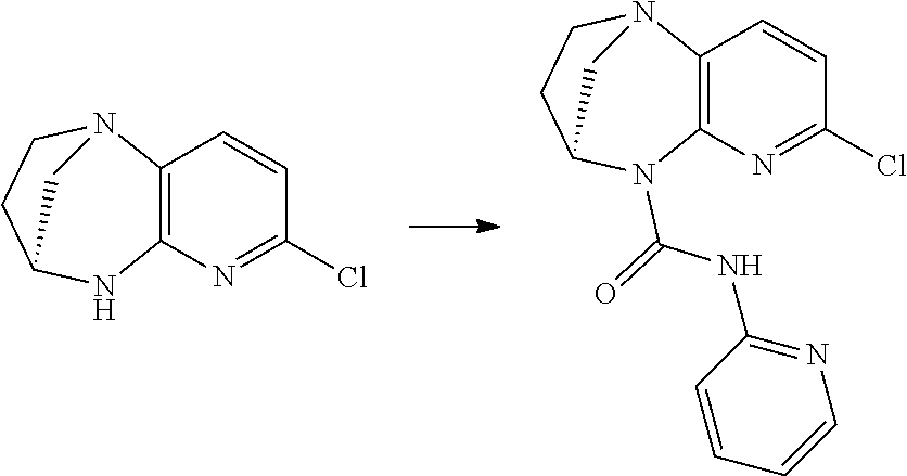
C12=C(N=C(Cl)C=C1)NC1CCN2C1.C12=C(N=C(Cl)C=C1)N(C(=O)NC1=NC=CC=C1)C1CCN2C1
